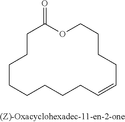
C1(=O)CCCCCCCCC=CCCCCO1
